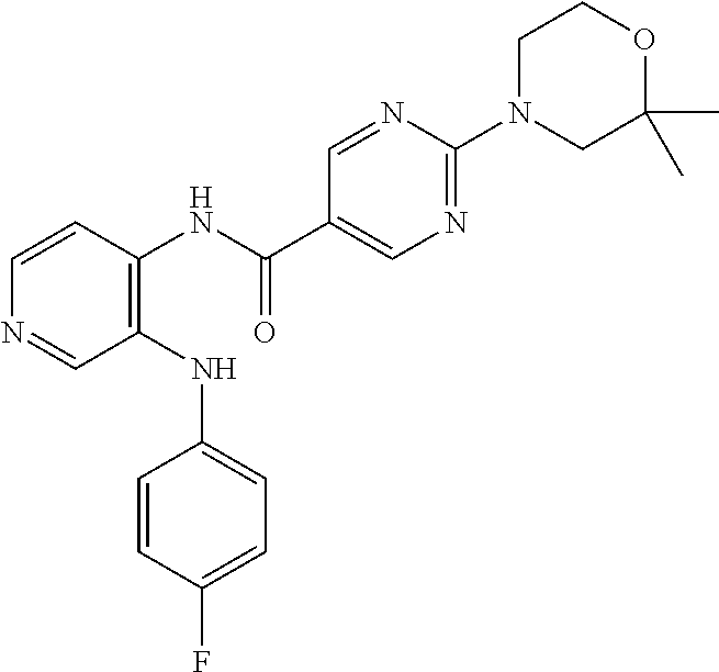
C1(NC2=CC=C(F)C=C2)=C(NC(C2=CN=C(N3CC(C)(C)OCC3)N=C2)=O)C=CN=C1
